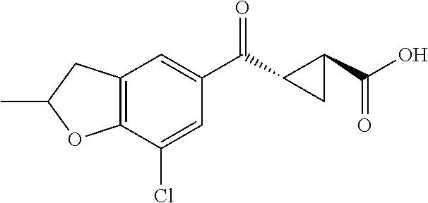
C1=C(Cl)C2=C(C=C1C(C1CC1C(O)=O)=O)CC(C)O2
